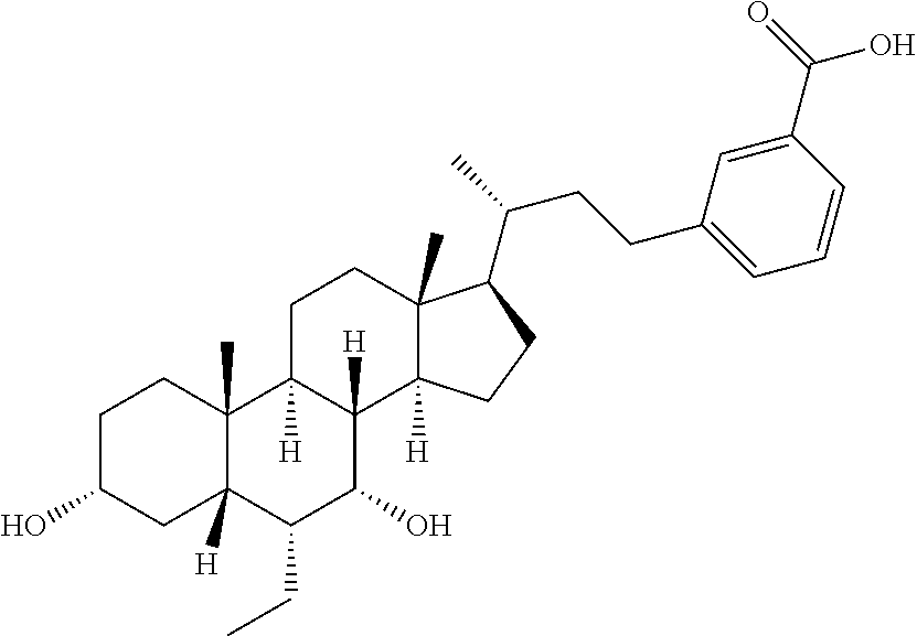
C1C(O)CC2([H])C(C)(C1)C1([H])C([H])(C(O)C2CC)C2([H])C(C)(CC1)C(C(CCC1=CC=CC(C(=O)O)=C1)C)CC2
